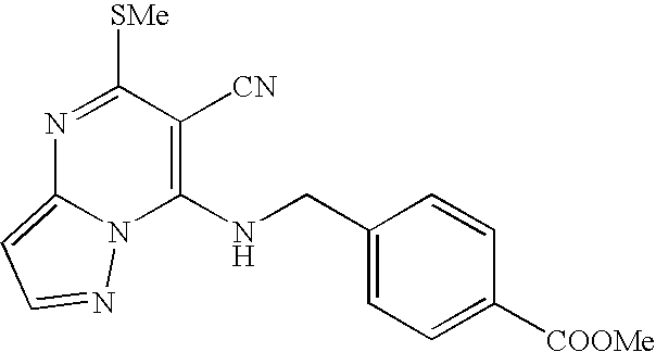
N1=C([SMe])C([CN])=C(NCC2=CC=C([COOMe])C=C2)N2C1=CC=N2
